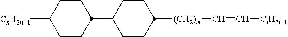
C1(C2CCC([CnH2n+1])CC2)CCC([(CH2)m]C=C[ClH2l+1])CC1
